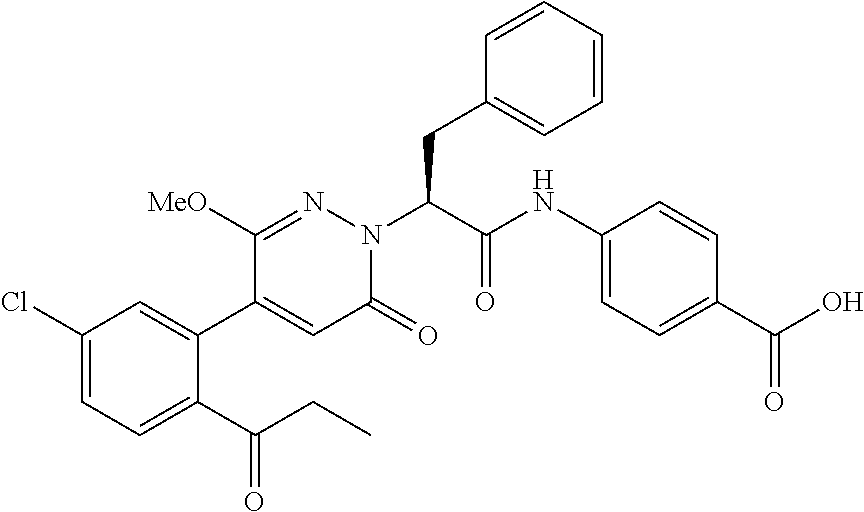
C1(Cl)=CC=C(C(CC)=O)C(C2=CC(=O)N(C(C(NC3=CC=C(C(O)=O)C=C3)=O)CC3=CC=CC=C3)N=C2[MeO])=C1
